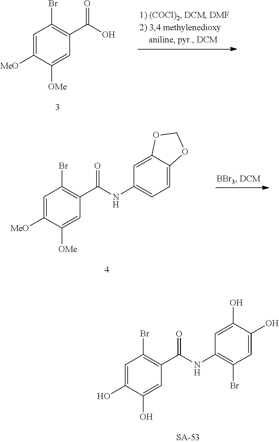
C1=C(O)C(O)=CC(C(NC2=C(Br)C=C(O)C(O)=C2)=O)=C1Br.C1=C([MeO])C([OMe])=CC(C(O)=O)=C1Br.C1=C([MeO])C([OMe])=CC(C(NC2=CC=C3C(=C2)OCO3)=O)=C1Br
